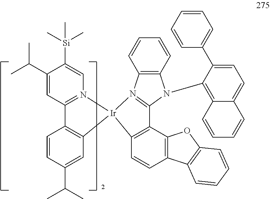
[Ir]12(C3=C(C4=C(C=C3)C3=C(O4)C=CC=C3)C3=N1C1=C(N3C3=C4C(=CC=C3C3=CC=CC=C3)C=CC=C4)C=CC=C1)N1=C(C=C(C(C)C)C([Si](C)(C)C)=C1)C1=C2C=C(C(C)C)C=C1
